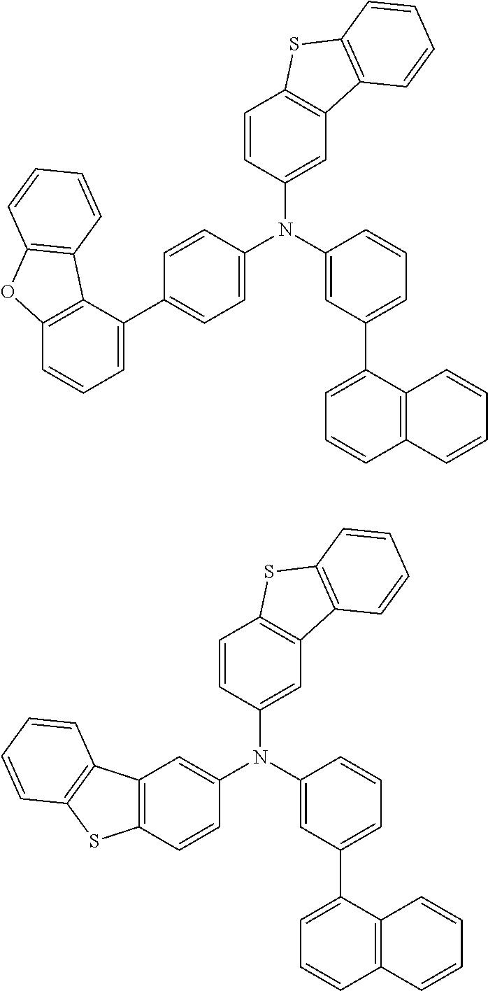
C1=CC2=C(C=C1N(C1=CC(C3=CC=CC4=C3C=CC=C4)=CC=C1)C1=CC=C(C3=CC=CC4=C3C3=C(O4)C=CC=C3)C=C1)C1=C(S2)C=CC=C1.C1=CC2=C(C=C1N(C1=CC(C3=CC=CC4=C3C=CC=C4)=CC=C1)C1=CC3=C(C=C1)SC1=C3C=CC=C1)C1=C(S2)C=CC=C1
